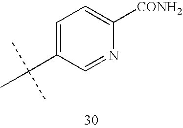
C1=C([CONH2])N=CC(C(C)(C)C)=C1
